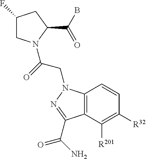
C1(F)CN(C(=O)CN2C3=C(C([R201])=C([R32])C=C3)C(C(=O)N)=N2)C(C(B)=O)C1
